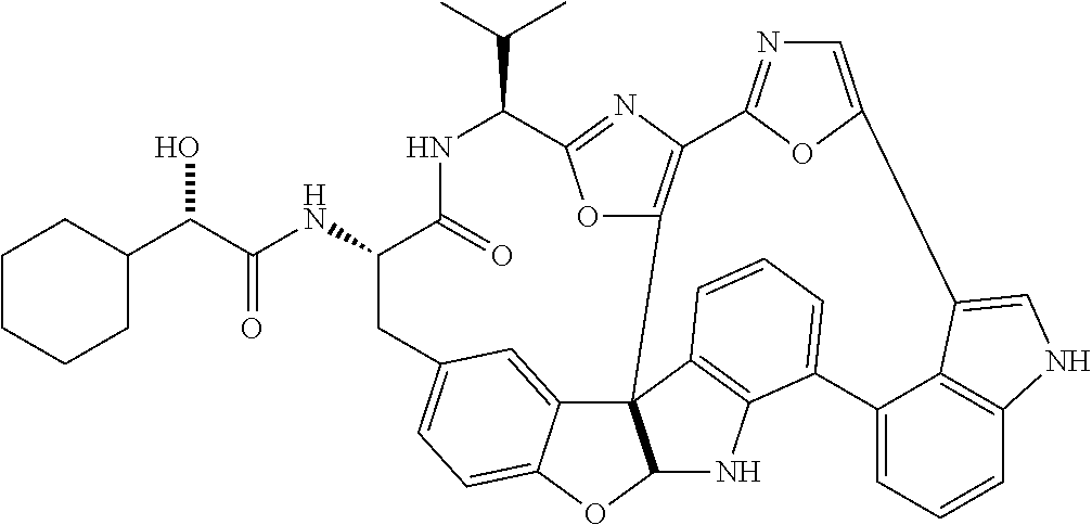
C(=O)(C(C1CCCCC1)O)NC1C(=O)NC(C(C)C)C2=NC3=C(O2)C24C5=CC(=CC=C5OC2NC2=C4C=CC=C2C2=CC=CC4=C2C(=CN4)C2=CN=C3O2)C1
